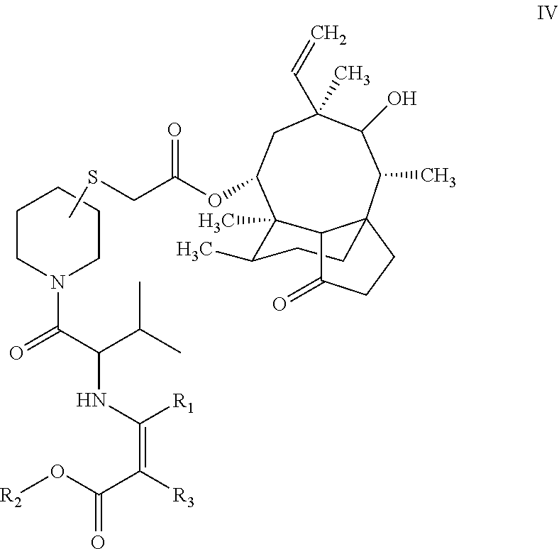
C1CN(C(=O)C(NC([R1])=C([R3])C(O[R2])=O)C(C)C)CCC1.CSCC(OC1CC(C=C)(C)C(O)C(C)C23CCC(C)C1(C)C2C(=O)CC3)=O
